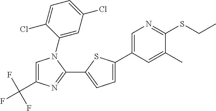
C(F)(F)(F)C1=CN(C2=CC(Cl)=CC=C2Cl)C(C2=CC=C(C3=CN=C(SCC)C(C)=C3)S2)=N1
